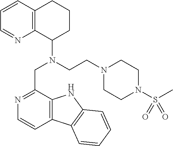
C1=CC2=C(N=C1)C(N(CCN1CCN(S(C)(=O)=O)CC1)CC1=NC=CC3=C1NC1=C3C=CC=C1)CCC2
